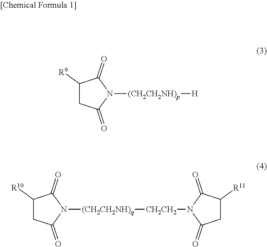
C1([R9])CC(=O)N([(CH2CH2NH)p][H])C1=O.C1([R10])CC(=O)N([(CH2CH2NH)q][CH2CH2]N2C(=O)CC([R11])C2=O)C1=O
